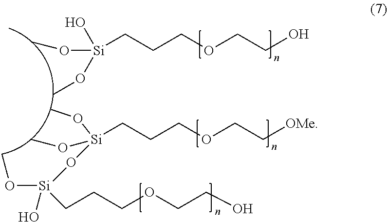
[Si](CCCOCCO)(OC)(O)OC.[Si](CCCOCC[OMe])(OC)(OC)O[Si](OC)(O)CCCOCCO
